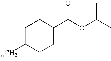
C1C(C)CCC(C(OC(C)C)=O)C1
